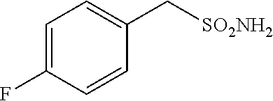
C1=C(F)C=CC(C[SO2NH2])=C1
